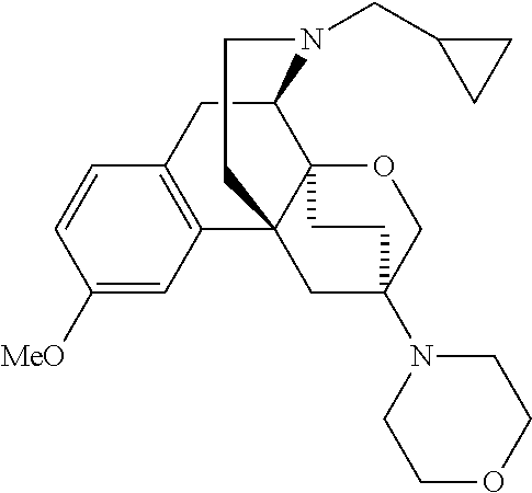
C1([MeO])=CC2=C(C=C1)CC1C34C2(CC(N2CCOCC2)(CO3)CC4)CCN1CC1CC1
